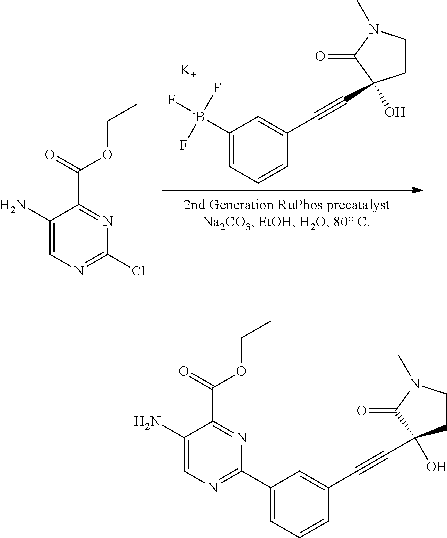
C1=C(N)C(C(=O)OCC)=NC(C2=CC=CC(C#CC3(O)CCN(C)C3=O)=C2)=N1.C1=C([-B](F)(F)F)C=C(C#CC2(O)CCN(C)C2=O)C=C1.[K].C1=C(N)C(C(=O)OCC)=NC(Cl)=N1
